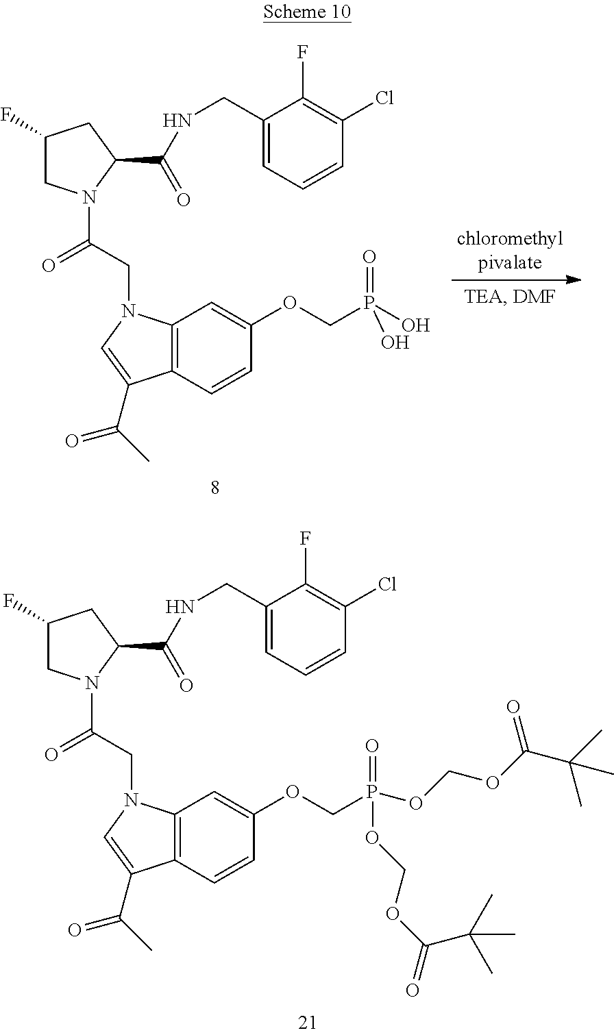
C12=C(C=CC(OCP(OCOC(C(C)(C)C)=O)(OCOC(=O)C(C)(C)C)=O)=C1)C(C(C)=O)=CN2CC(N1CC(F)CC1C(NCC1=CC=CC(Cl)=C1F)=O)=O.C12=C(C=CC(OCP(O)(O)=O)=C1)C(C(C)=O)=CN2CC(N1CC(F)CC1C(NCC1=CC=CC(Cl)=C1F)=O)=O
